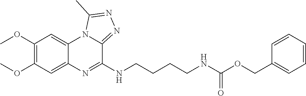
C1(OC)=C(OC)C=C2C(=C1)N1C(=NN=C1C)C(NCCCCNC(OCC1=CC=CC=C1)=O)=N2
